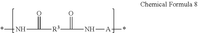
*NC(=O)[R3]C(=O)N[A]*
